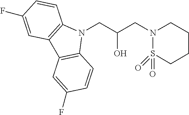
N1(CC(CN2CCCCS2(=O)=O)O)C2=C(C3=C1C=CC(F)=C3)C=C(F)C=C2
